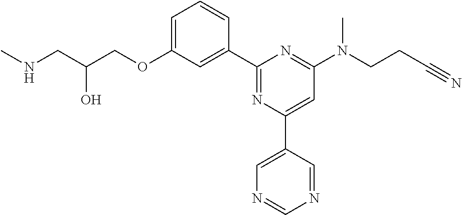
C1=C(OCC(CNC)O)C=C(C2=NC(C3=CN=CN=C3)=CC(N(CCC#N)C)=N2)C=C1
